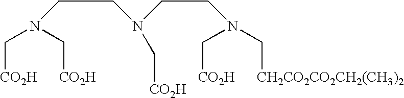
[CO2H]CN(CCN(CCN(C[CH2CO2CO2CH2(CH3)2])C[CO2H])C[CO2H])C[CO2H]
